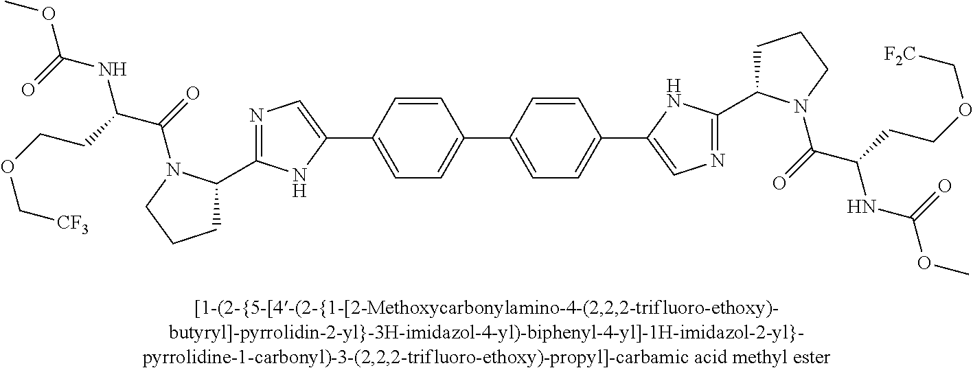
C1C(C2=NC=C(C3=CC=C(C4=CC=C(C5=CN=C(C6CCCN6C(=O)C(NC(OC)=O)CCOC[F2C])N5)C=C4)C=C3)N2)N(C(=O)C(CCOC[CF3])NC(=O)OC)CC1
